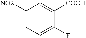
C1([NO2])=CC=C(F)C([COOH])=C1
